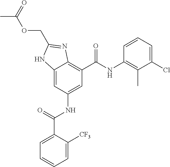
C12=CC(NC(C3=CC=CC=C3[CF3])=O)=CC(C(=O)NC3=C(C)C(Cl)=CC=C3)=C1N=C(COC(C)=O)N2
